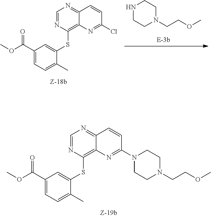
C1(C(OC)=O)=CC=C(C)C(SC2=C3C(=NC=N2)C=CC(Cl)=N3)=C1.C1NCCN(CCOC)C1.C1(C(OC)=O)=CC=C(C)C(SC2=C3C(=NC=N2)C=CC(N2CCN(CCOC)CC2)=N3)=C1
